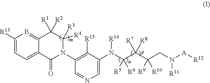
C1([R13])=CC=C2C(=B1)C([R1])([R2])C([R4])([R3])N(C1=C([R15])C(N(C(C(C(CN([A][R12])[R11])([R9])[R10])([R7])[R8])([R5])[R6])[R14])=CN=C1)C2=O
